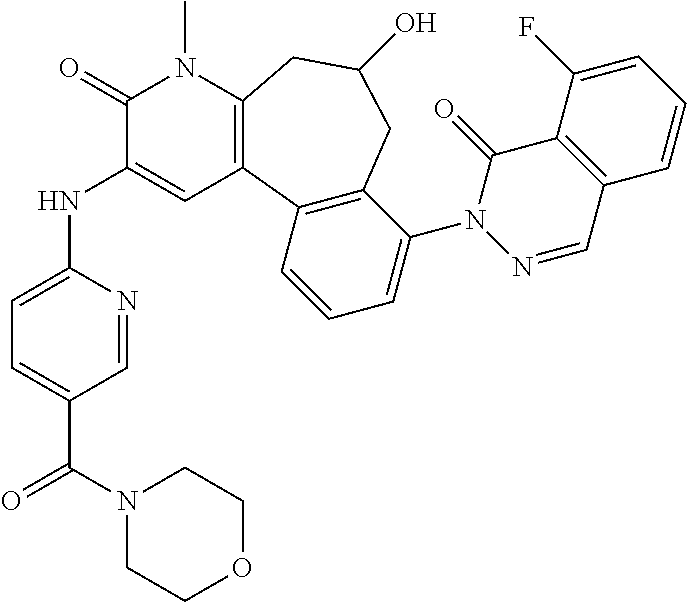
C12=C(C(F)=CC=C1)C(=O)N(C1=CC=CC3=C1CC(O)CC1=C3C=C(NC3=CC=C(C(N4CCOCC4)=O)C=N3)C(=O)N1C)N=C2
